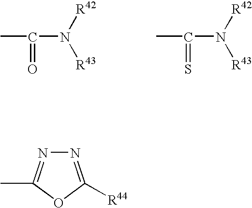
C(N([R42])[R43])(=O)C.C(N([R42])[R43])(=S)C.N1=C([R44])OC(C)=N1
